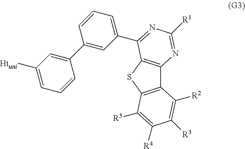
C12=C(SC3=C1C([R2])=C([R3])C([R4])=C3[R5])C(C1=CC=CC(C3=CC([Htuni])=CC=C3)=C1)=NC([R1])=N2
